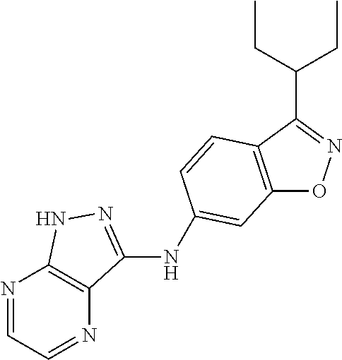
C12=C(C(C(CC)CC)=NO1)C=CC(NC1=NNC3=C1N=CC=N3)=C2
